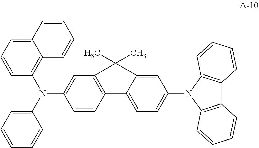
C1=CC2=C(C=C1N(C1=CC=CC=C1)C1=C3C(=CC=C1)C=CC=C3)C(C)(C)C1=CC(N3C4=C(C5=C3C=CC=C5)C=CC=C4)=CC=C21
